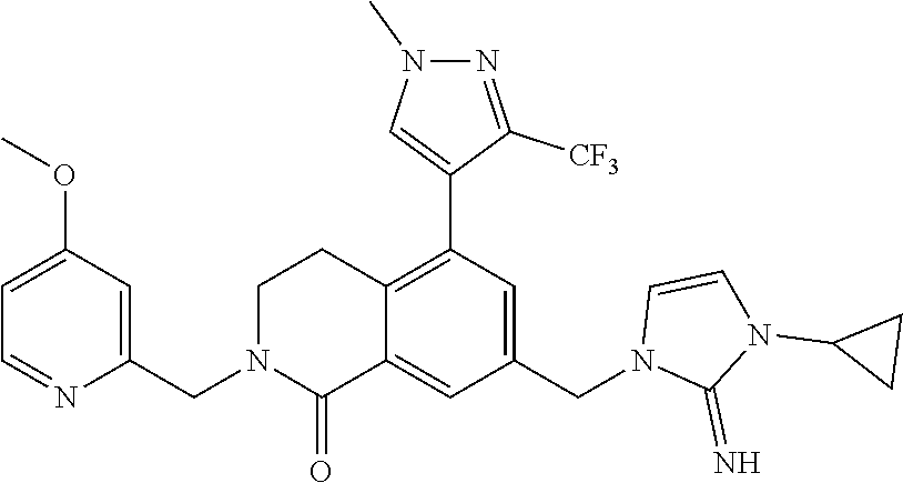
C1(OC)=CC=NC(CN2C(=O)C3=CC(CN4C(=N)N(C5CC5)C=C4)=CC(C4=CN(C)N=C4[CF3])=C3CC2)=C1
